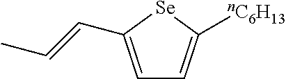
C1=C(C=CC)[Se]C([nC6H13])=C1
